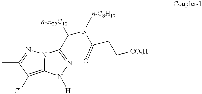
C12=C(Cl)C(C)=NN1C(C([n-H25C12])N(C(CC[CO2H])=O)[n-C8H17])=NN2[H]
